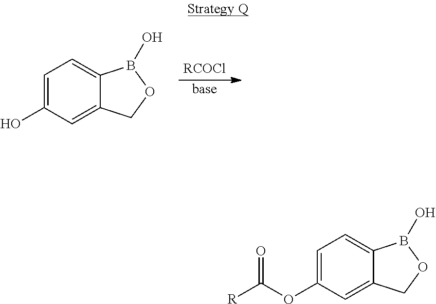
O(C1=CC=C2C(=C1)COB2O)C([R])=O.OC1=CC=C2C(=C1)COB2O.[RCOCl].[base]
